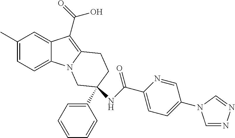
C1(C)=CC=C2C(=C1)C(C(O)=O)=C1N2CC(C2=CC=CC=C2)(NC(=O)C2=CC=C(N3C=NN=C3)C=N2)CC1
